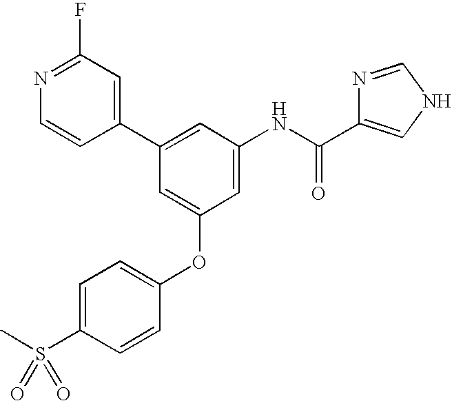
C1(C2=CC(NC(C3=CNC=N3)=O)=CC(OC3=CC=C(S(C)(=O)=O)C=C3)=C2)=CC(F)=NC=C1
